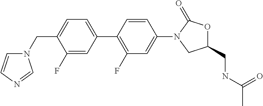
C1(CN2C=CN=C2)=CC=C(C2=C(F)C=C(N3CC(CNC(C)=O)OC3=O)C=C2)C=C1F
